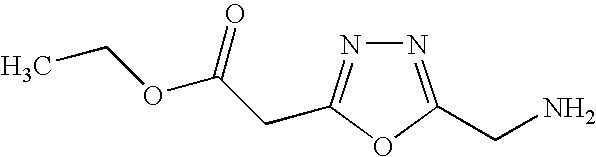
N1=C(CN)OC(CC(OCC)=O)=N1
